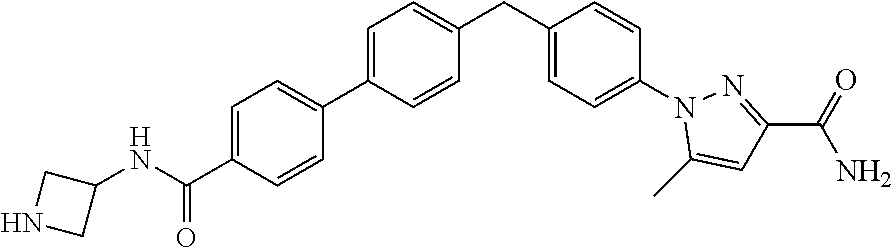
C1=C(C2=CC=C(C(NC3CNC3)=O)C=C2)C=CC(CC2=CC=C(N3C(C)=CC(C(=O)N)=N3)C=C2)=C1
